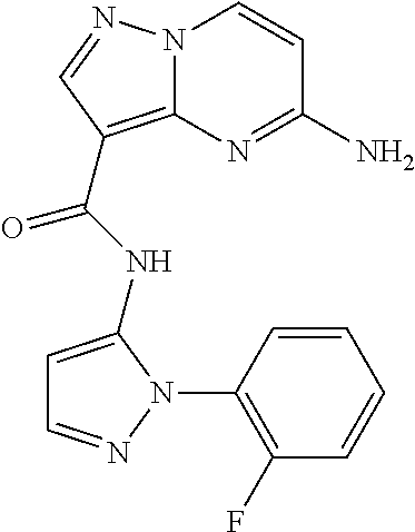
NC1=NC2=C(C(=O)NC3=CC=NN3C3=C(F)C=CC=C3)C=NN2C=C1
